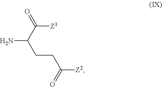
NC(C(=O)[Z1])CCC(=O)[Z2]
